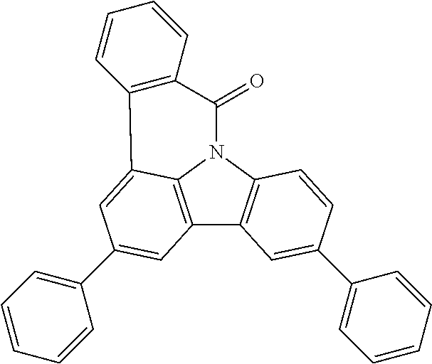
C12=C3N(C4=C1C=C(C1=CC=CC=C1)C=C4)C(=O)C1=C(C3=CC(C3=CC=CC=C3)=C2)C=CC=C1
